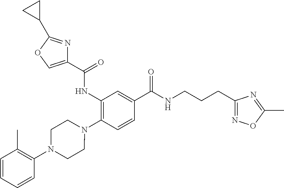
C1(NC(=O)C2=COC(C3CC3)=N2)=C(N2CCN(C3=C(C)C=CC=C3)CC2)C=CC(C(NCCCC2=NOC(C)=N2)=O)=C1
